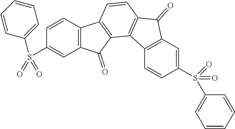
C1=CC2=C(C=C1S(C1=CC=CC=C1)(=O)=O)C(=O)C1=C2C=CC2=C1C1=C(C2=O)C=C(S(C2=CC=CC=C2)(=O)=O)C=C1
